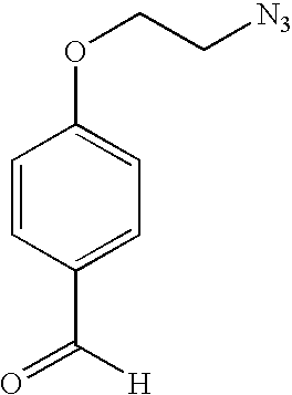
C1=CC(C([H])=O)=CC=C1OCC[N3]
